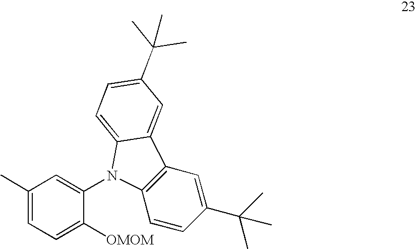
C1=C([OMOM])C(N2C3=C(C=C(C(C)(C)C)C=C3)C3=CC(C(C)(C)C)=CC=C32)=CC(C)=C1
